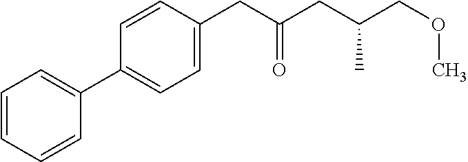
C1=CC=CC(C2=CC=C(CC(CC(COC)C)=O)C=C2)=C1
